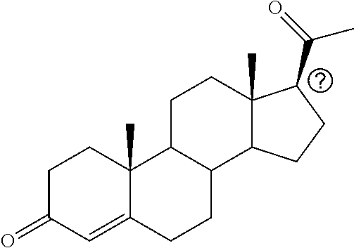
C1C(=O)C=C2C(C)(C1)C1C(CC2)C2C(C)(CC1)C(C(=O)C)CC2
